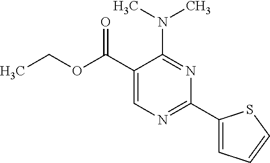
N(C1=NC(C2=CC=CS2)=NC=C1C(OCC)=O)(C)C
